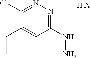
C1(CC)=CC(NN)=NN=C1Cl
